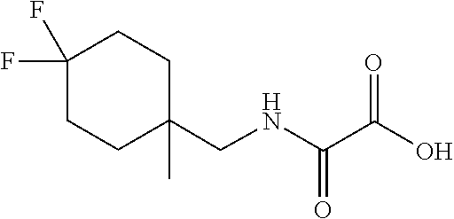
C1C(F)(F)CCC(CNC(=O)C(O)=O)(C)C1
